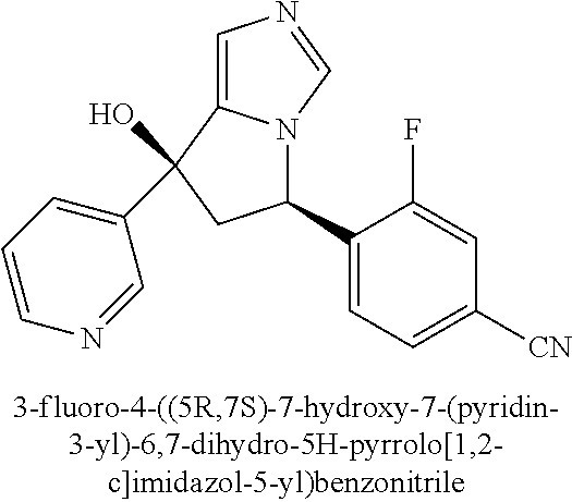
C1=C2N(C=N1)C(C1=CC=C([CN])C=C1F)CC2(C1=CC=CN=C1)O
